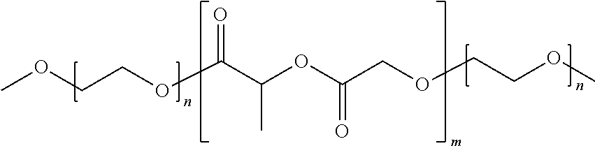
COCCOC(C(OC(COCCOC)=O)C)=O
